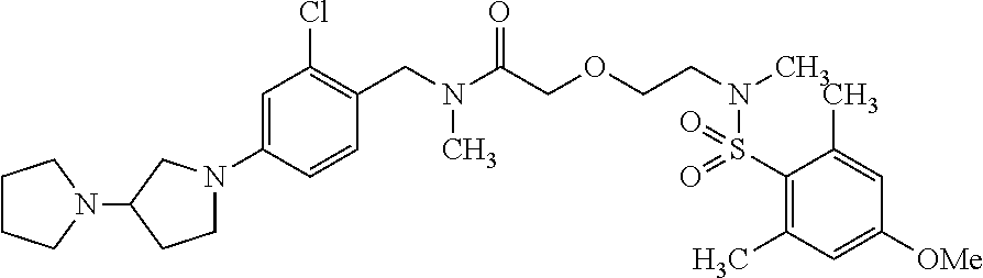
C1=C(N2CCC(N3CCCC3)C2)C=CC(CN(C(COCCN(C)S(C2=C(C)C=C([OMe])C=C2C)(=O)=O)=O)C)=C1Cl
